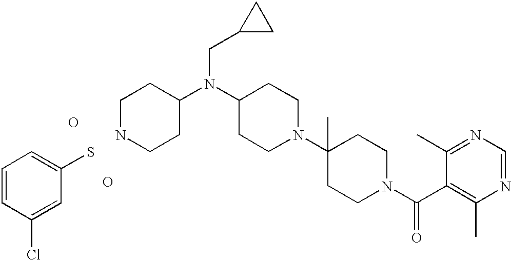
C1(CN(C2CCN(C3(C)CCN(C(C4=C(C)N=CN=C4C)=O)CC3)CC2)C2CCNCC2)CC1.O.O.SC1=CC=CC(Cl)=C1
